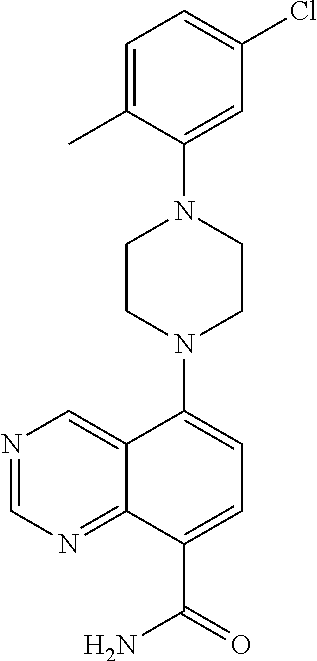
C1=C(C)C(N2CCN(C3=CC=C(C(=O)N)C4=NC=NC=C43)CC2)=CC(Cl)=C1
